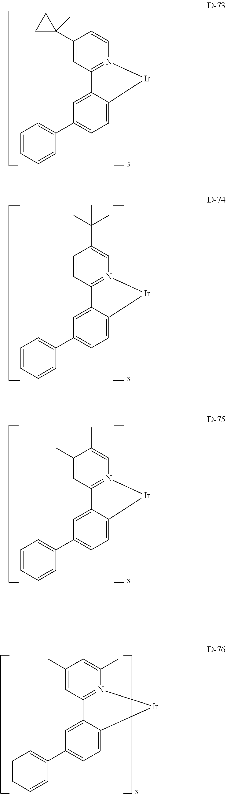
C1=C(C2=CC=CC=C2)C=C2C3=N(C=CC(C4(C)CC4)=C3)[Ir]C2=C1.C1=C(C2=CC=CC=C2)C=C2C3=N(C=C(C(C)(C)C)C=C3)[Ir]C2=C1.C1=C(C2=CC=CC=C2)C=C2C3=N(C=C(C)C(C)=C3)[Ir]C2=C1.C1=C(C2=CC=CC=C2)C=C2C3=N(C(C)=CC(C)=C3)[Ir]C2=C1
